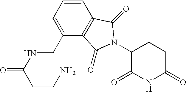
C1(=O)CCC(N2C(=O)C3=C(C=CC=C3CNC(CCN)=O)C2=O)C(=O)N1
